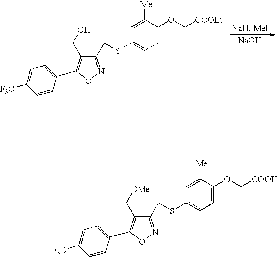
[NaOH].C1=C([Me])C(OC[COOEt])=CC=C1SCC1=NOC(C2=CC=C([F3C])C=C2)=C1CO.C1=C([Me])C(OC[COOH])=CC=C1SCC1=NOC(C2=CC=C([F3C])C=C2)=C1C[OMe]
